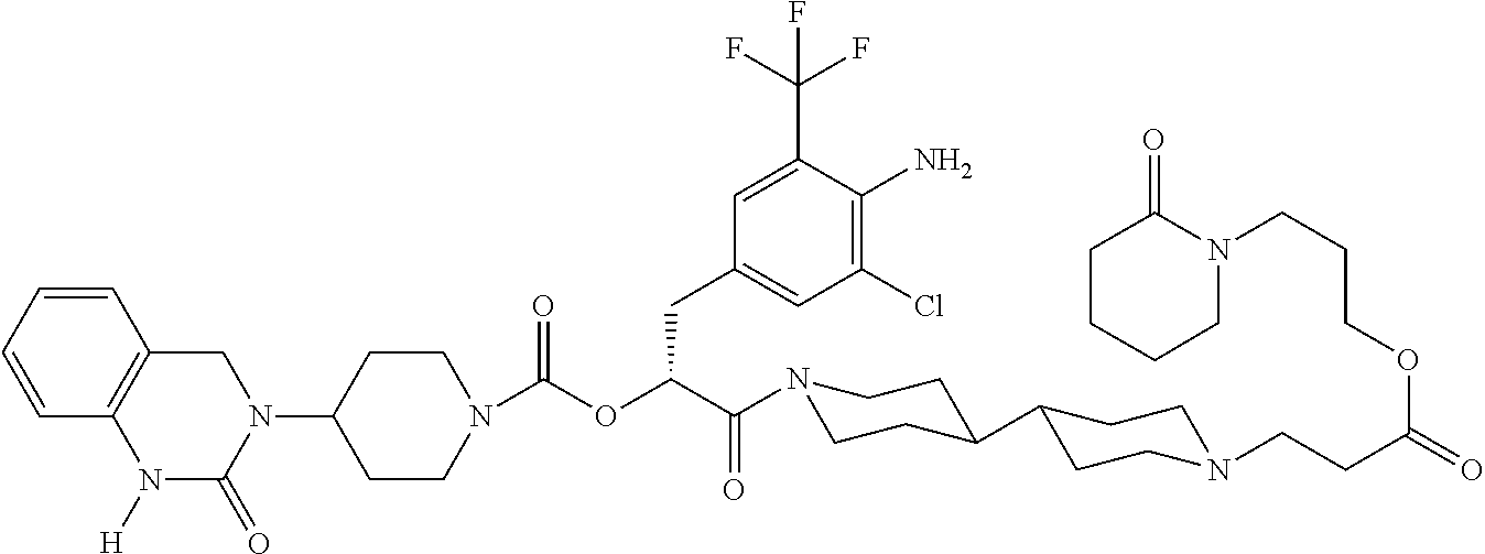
C1(N2C(=O)N([H])C3=C(C=CC=C3)C2)CCN(C(OC(C(=O)N2CCC(C3CCN(CCC(=O)OCCCN4C(=O)CCCC4)CC3)CC2)CC2=CC(Cl)=C(N)C(C(F)(F)F)=C2)=O)CC1
